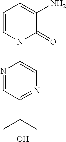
C1=CN(C2=CN=C(C(C)(C)O)C=N2)C(=O)C(N)=C1
